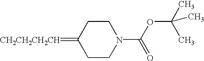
C1CN(C(OC(C)(C)C)=O)CCC1=[CH2CH2CH2CH]
